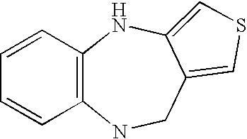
C1=CC2=C(C=C1)NCC1=CSC=C1N2
